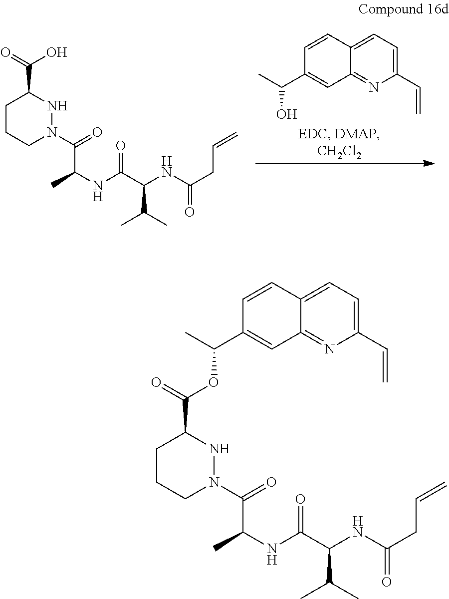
C1CCN(C(=O)C(C)NC(C(NC(CC=C)=O)C(C)C)=O)NC1C(O)=O.C12=NC(C=C)=CC=C1C=CC(C(C)O)=C2.C12=NC(C=C)=CC=C1C=CC(C(C)OC(C1CCCN(C(=O)C(C)NC(C(NC(CC=C)=O)C(C)C)=O)N1)=O)=C2
